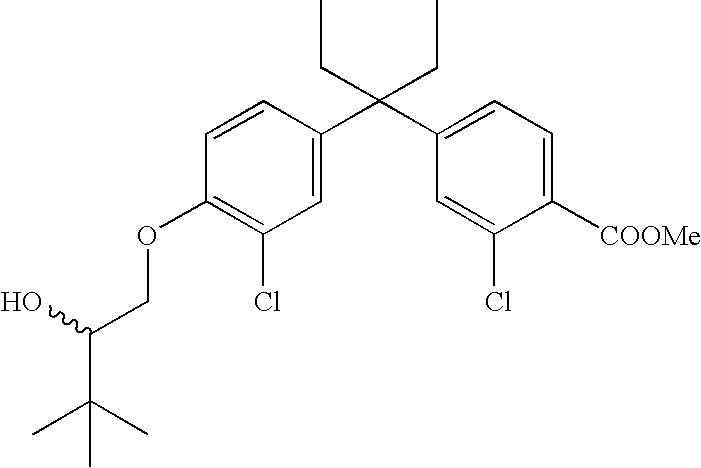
C1=C(C(C2=CC=C([COOMe])C(Cl)=C2)(CC)CC)C=CC(OCC(C(C)(C)C)O)=C1Cl
